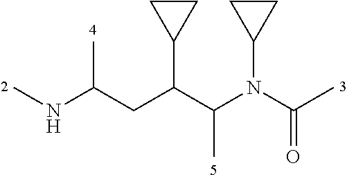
CNC(CC(C(N(C(C)=O)C1CC1)C)C1CC1)C
